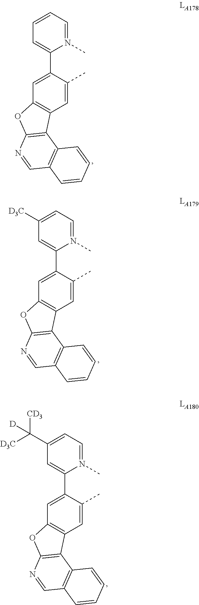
C1=C(C)C(C2=CC=CC=N2C)=CC2=C1C1=C(O2)N=CC2=C1C=CC=C2.C1=C(C)C(C2=CC([D3C])=CC=N2C)=CC2=C1C1=C(O2)N=CC2=C1C=CC=C2.C1=C(C)C(C2=CC(C([D3C])([CD3])[D])=CC=N2C)=CC2=C1C1=C(O2)N=CC2=C1C=CC=C2
